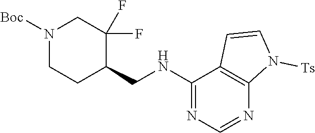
C1=CN([Ts])C2=C1C(NCC1CCN([Boc])CC1(F)F)=NC=N2
